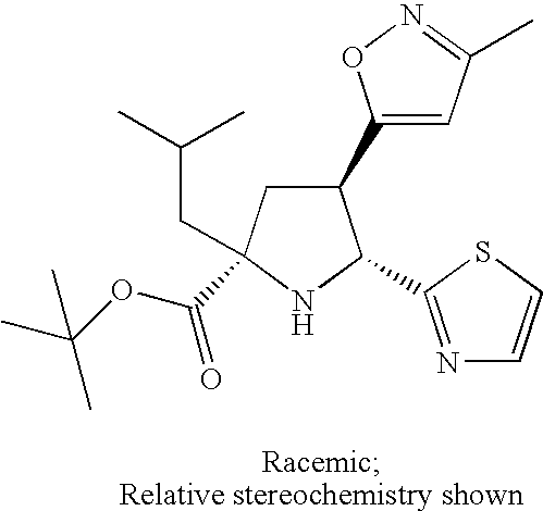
C1(C2=CC(C)=NO2)CC(CC(C)C)(C(OC(C)(C)C)=O)NC1C1=NC=CS1
